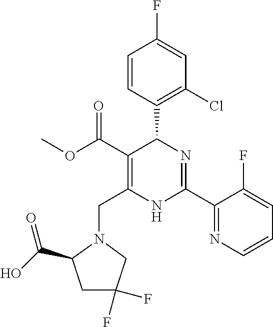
C1=CC(C2C(C(=O)OC)=C(CN3C(C(O)=O)CC(F)(F)C3)NC(C3=NC=CC=C3F)=N2)=C(Cl)C=C1F
